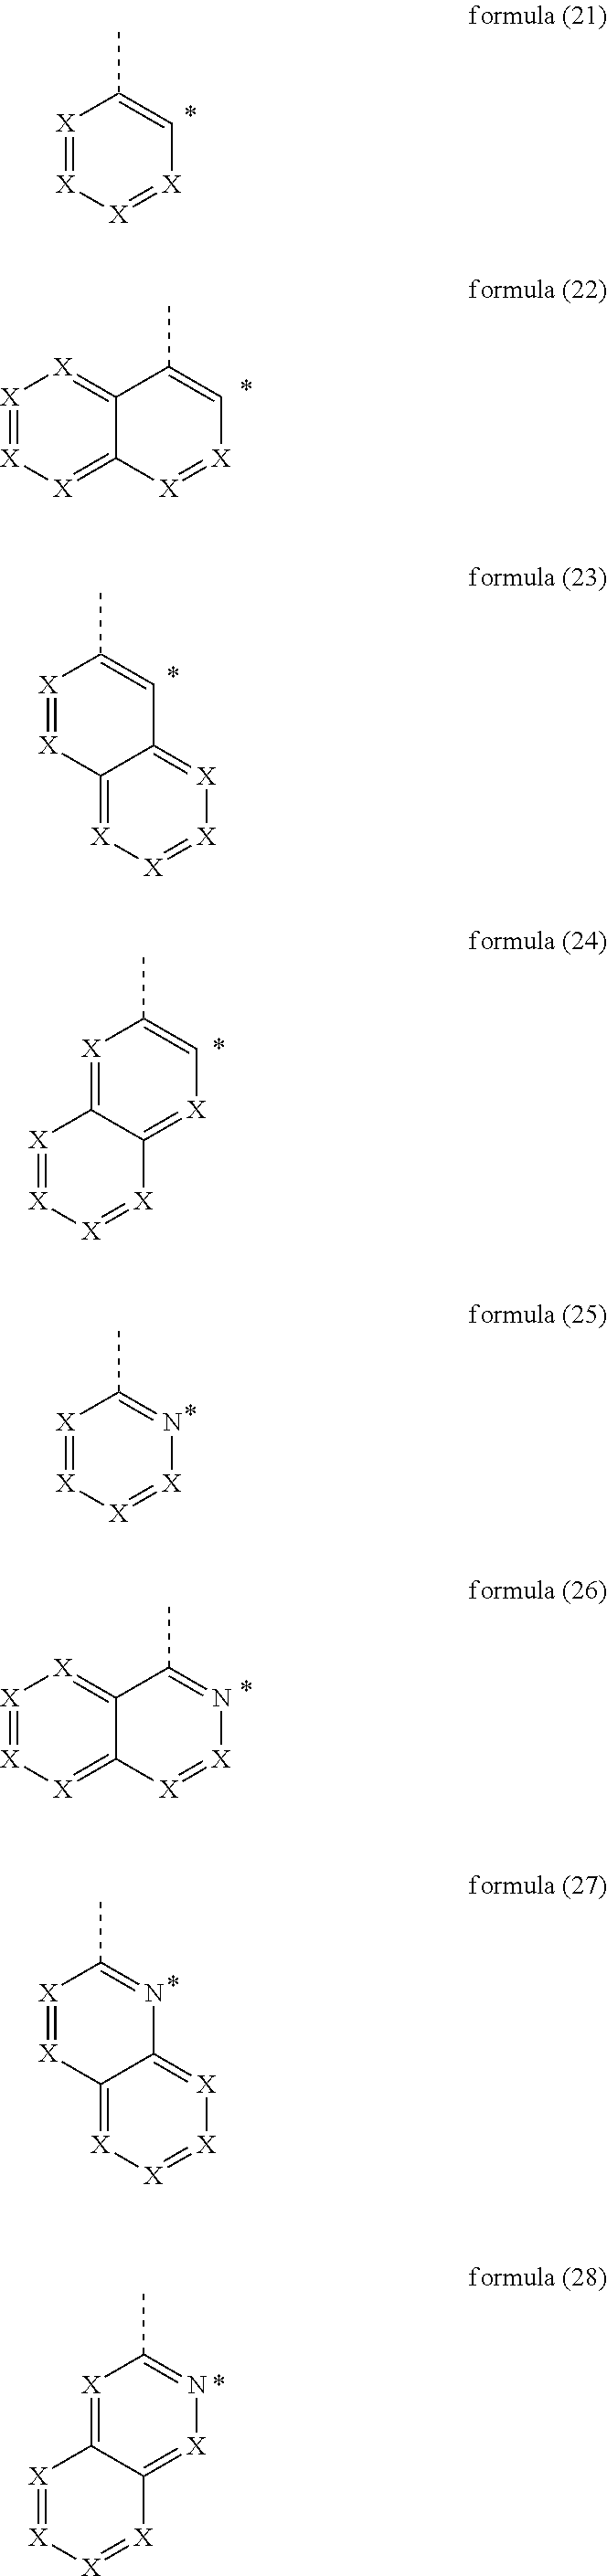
[X]1=[X][X]=[X]C=C1C.[X]1=[X][X]=C2C(=[X]1)C(C)=C[X]=[X]2.[X]1=[X]C2=[X][X]=[X][X]=C2C=C1C.[X]1=[X][X]=[X]C2=[X]C=C(C)[X]=C12.[X]1=[X][X]=[X]N=C1C.[X]1=[X][X]=C2C(=[X]1)C(C)=N[X]=[X]2.[X]1=[X]C2=[X][X]=[X][X]=C2N=C1C.[X]1=[X][X]=[X]C2=[X]N=C(C)[X]=C12
